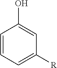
C1=CC=C([R])C=C1O
